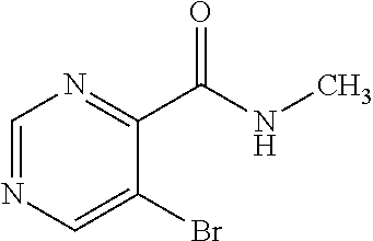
C1=NC=C(Br)C(C(NC)=O)=N1
